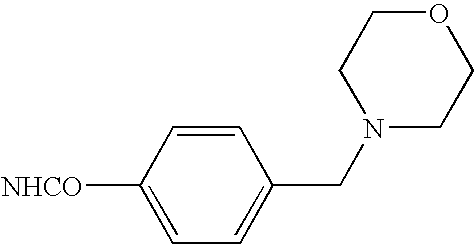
C1=CC([NHCO])=CC=C1CN1CCOCC1
